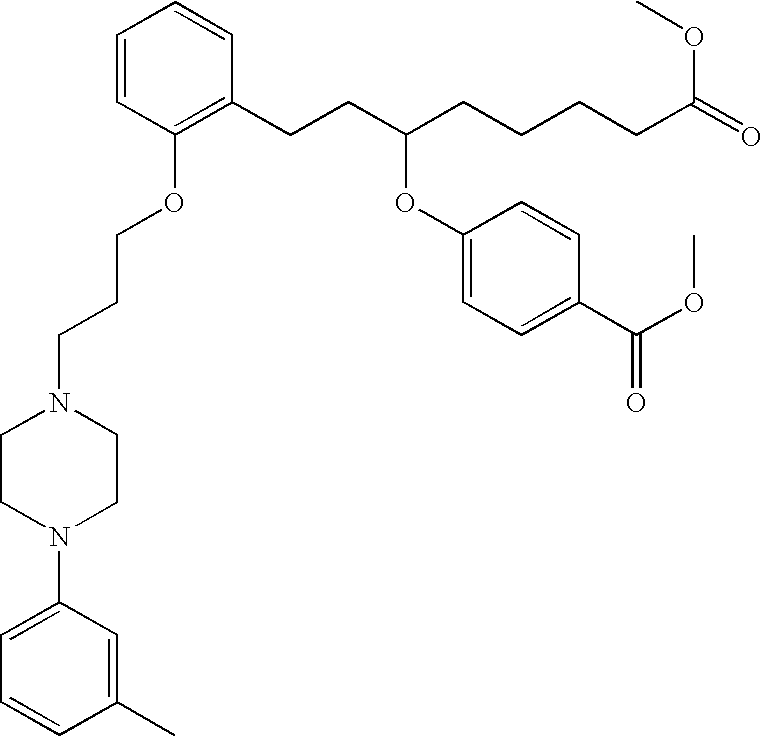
C1=CC(OCCCN2CCN(C3=CC=CC(C)=C3)CC2)=C(CCC(CCCCC(=O)OC)OC2=CC=C(C(OC)=O)C=C2)C=C1
